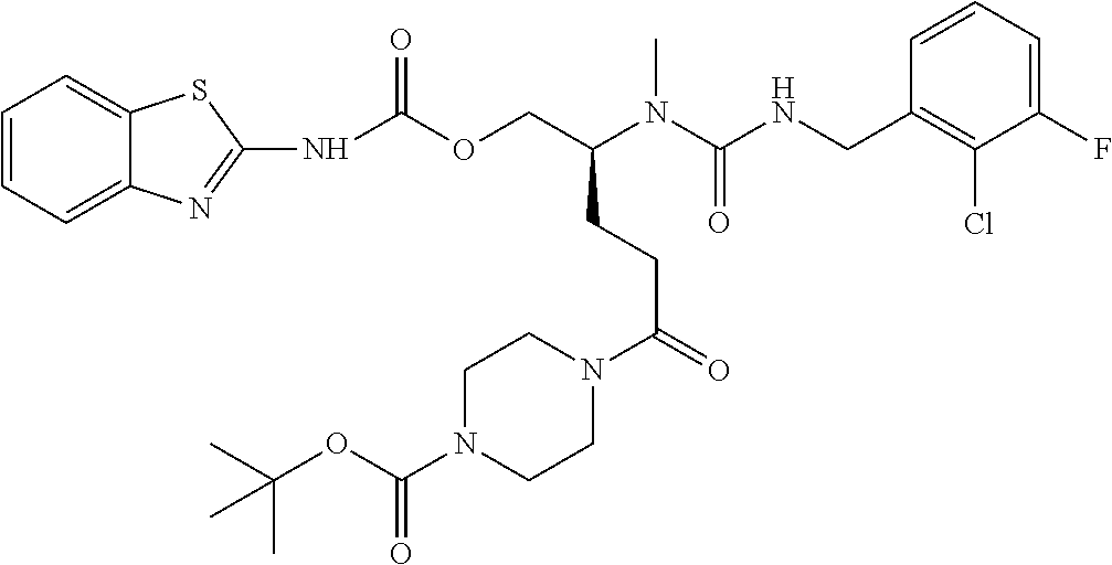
C1=CC(CNC(N(C(COC(=O)NC2=NC3=CC=CC=C3S2)CCC(N2CCN(C(=O)OC(C)(C)C)CC2)=O)C)=O)=C(Cl)C(F)=C1
